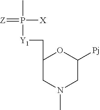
[Z]=P([X])(C)[Y1]CC1CN(C)CC([Pj])O1
